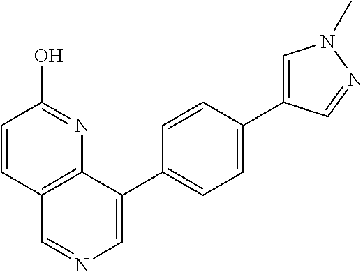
C1=CC2=C(N=C1O)C(C1=CC=C(C3=CN(C)N=C3)C=C1)=CN=C2
